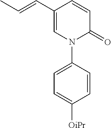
C1=C(C=CC)C=CC(=O)N1C1=CC=C([OiPr])C=C1
